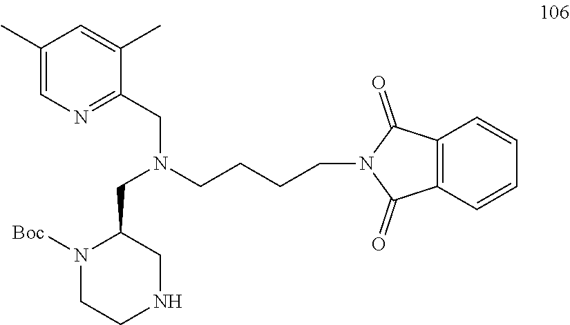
C1CN([Boc])C(CN(CC2=NC=C(C)C=C2C)CCCCN2C(=O)C3=C(C2=O)C=CC=C3)CN1
